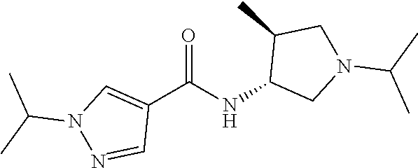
C1(C(NC2CN(C(C)C)CC2C)=O)=CN(C(C)C)N=C1
